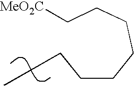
C(CCCCC[MeO2C])CCC
